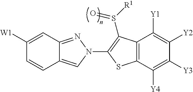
C12=NN(C3=C(S([R1])=O)C4=C(C([Y4])=C([Y3])C([Y2])=C4[Y1])S3)C=C1C=CC([W1])=C2
